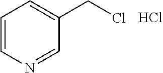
C1=CN=CC(CCl)=C1.Cl
